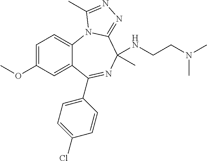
C12=CC(OC)=CC=C1N1C(=NN=C1C)C(C)(NCCN(C)C)N=C2C1=CC=C(Cl)C=C1
